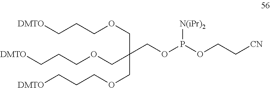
[DMTO]CCCOCC(COCCC[DMTO])(COP([N(iPr)2])OCC[CN])COCCC[DMTO]
